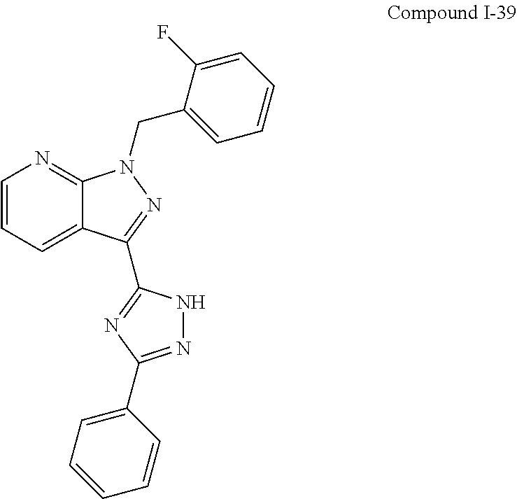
C1=CC=C2C(=N1)N(CC1=CC=CC=C1F)N=C2C1=NC(C2=CC=CC=C2)=NN1
